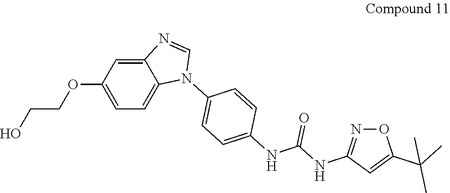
C12=CC(OCCO)=CC=C1N(C1=CC=C(NC(NC3=NOC(C(C)(C)C)=C3)=O)C=C1)C=N2
